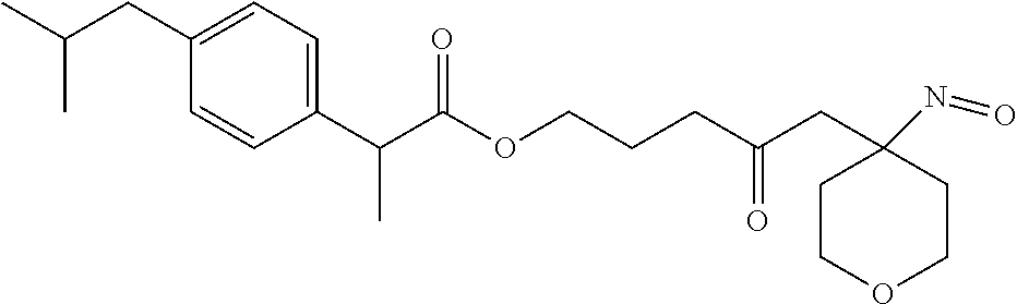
C1(CC(C)C)=CC=C(C(C(OCCCC(CC2(N=O)CCOCC2)=O)=O)C)C=C1
